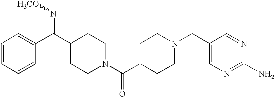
C1=CC=CC(C(C2CCN(C(C3CCN(CC4=CN=C(N)N=C4)CC3)=O)CC2)=N[H3CO])=C1
